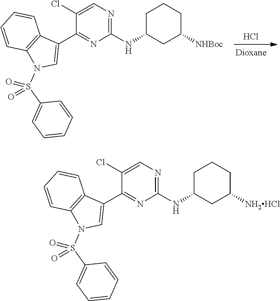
Cl.C1(NC2CC([NHBoc])CCC2)=NC=C(Cl)C(C2=CN(S(C3=CC=CC=C3)(=O)=O)C3=C2C=CC=C3)=N1.C1(NC2CC([NH2HCl])CCC2)=NC=C(Cl)C(C2=CN(S(C3=CC=CC=C3)(=O)=O)C3=C2C=CC=C3)=N1
